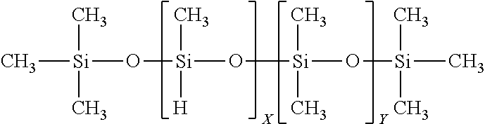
C[Si](C)(C)O[Si](C)([H])O[Si](C)(C)O[Si](C)(C)C.[X].[Y]
